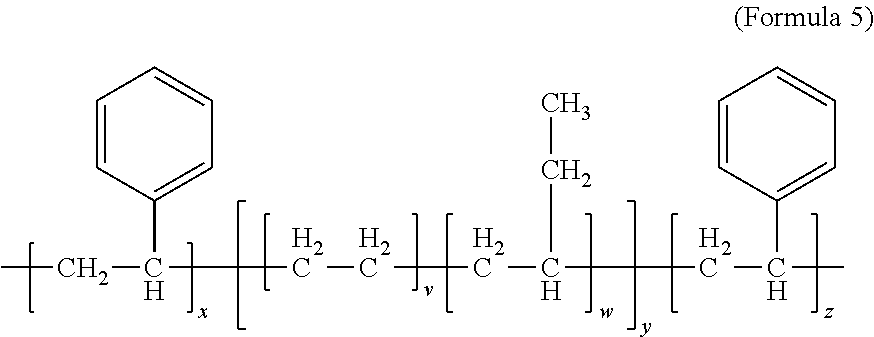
CCC(C1=CC=CC=C1)CCCC(CC)CC(C1=CC=CC=C1)C
